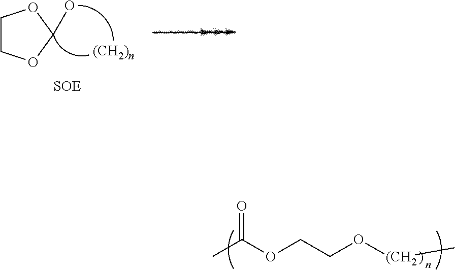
C1COC(O)O1.CC(OCCO[(CH2]C)=O
